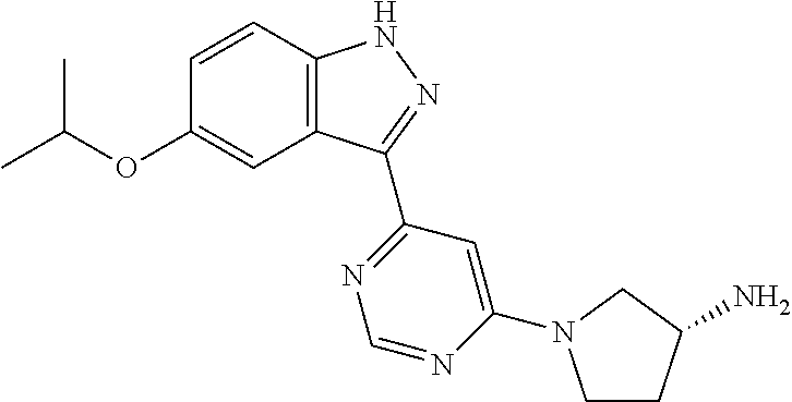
O(C1=CC2=C(C=C1)NN=C2C1=NC=NC(N2CCC(N)C2)=C1)C(C)C
